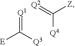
[Q1]=C([Q3])[E].[Q2]=C([Z])[Q4]
